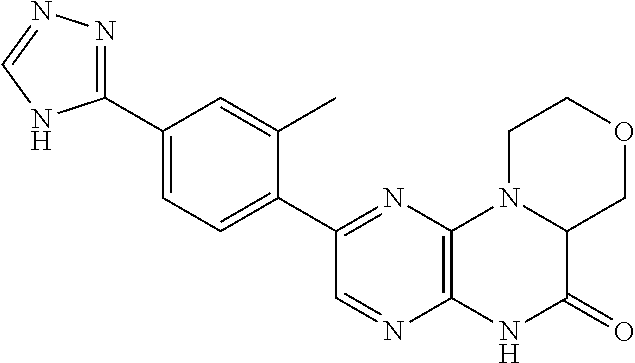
C1(C2=NC3=C(N=C2)NC(=O)C2N3CCOC2)=CC=C(C2=NN=CN2)C=C1C
